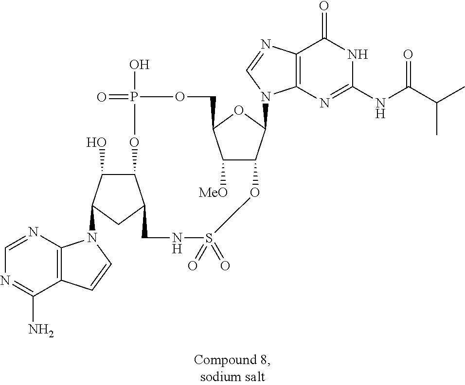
C1OP(=O)(O)OC2C(O)C(N3C4=C(C(N)=NC=N4)C=C3)CC2CNS(=O)(=O)OC2C([MeO])C1OC2N1C2=C(C(=O)NC(NC(C(C)C)=O)=N2)N=C1
